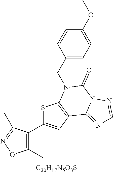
C1(C)=C(C2=CC3=C(S2)N(CC2=CC=C(OC)C=C2)C(=O)N2C3=NC=N2)C(C)=NO1.[C20H17N5O3S]
